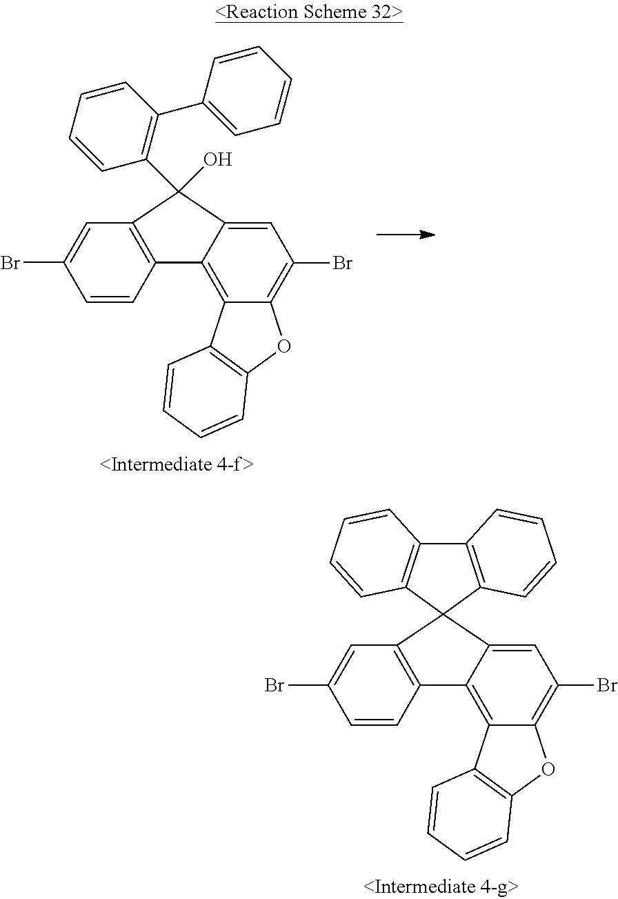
C12=C3C(=C(Br)C=C1C1(C4=C2C=CC(Br)=C4)C2=C(C4=C1C=CC=C4)C=CC=C2)OC1=C3C=CC=C1.C12=C3C(=C(Br)C=C1C(C1=C(C4=CC=CC=C4)C=CC=C1)(O)C1=C2C=CC(Br)=C1)OC1=C3C=CC=C1
